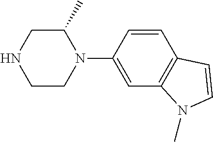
C1C(C)N(C2=CC3=C(C=C2)C=CN3C)CCN1
